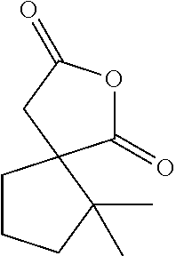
C1(=O)OC(=O)CC12CCCC2(C)C
